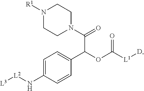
C1=C(N[L2][L3])C=CC(C(C(N2CCN([R1])CC2)=O)OC([L1][D])=O)=C1
